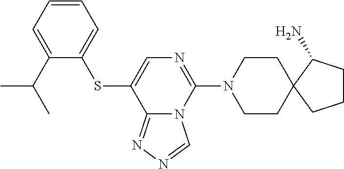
S(C1=CN=C(N2CCC3(CC2)C(N)CCC3)N2C1=NN=C2)C1=CC=CC=C1C(C)C
